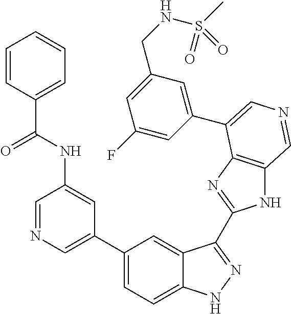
C1(C2=CN=CC(NC(C3=CC=CC=C3)=O)=C2)=CC=C2C(=C1)C(C1=NC3=C(N1)C=NC=C3C1=CC(CNS(C)(=O)=O)=CC(F)=C1)=NN2
